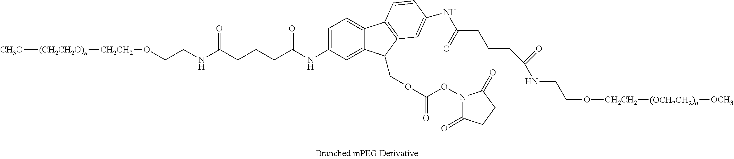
[CH3O][(CH2CH2O)n][CH2CH2]OCCNC(=O)CCCC(NC1=CC=C2C(=C1)C(COC(ON1C(=O)CCC1=O)=O)C1=C2C=CC(NC(=O)CCCC(NCCO[CH2CH2][(OCH2CH2)n][OCH3])=O)=C1)=O
